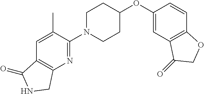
C1(N2CCC(OC3=CC4=C(C=C3)OCC4=O)CC2)=NC2=C(C=C1C)C(=O)NC2
